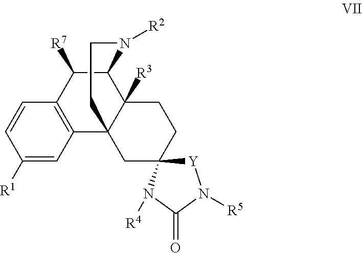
C1([R1])=CC2=C(C=C1)C([R7])C1C3([R3])C2(CC2(CC3)[Y]N([R5])C(=O)N2[R4])CCN1[R2]
